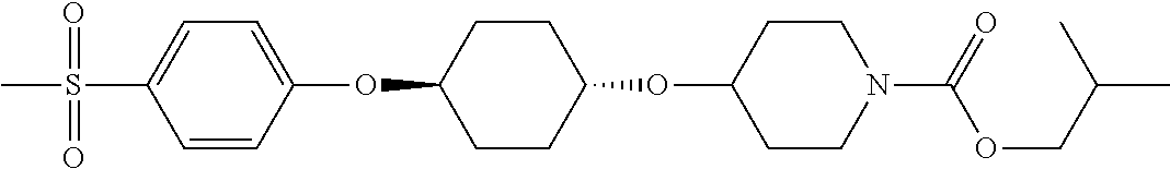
C1=CC(OC2CCC(OC3CCN(C(OCC(C)C)=O)CC3)CC2)=CC=C1S(C)(=O)=O
